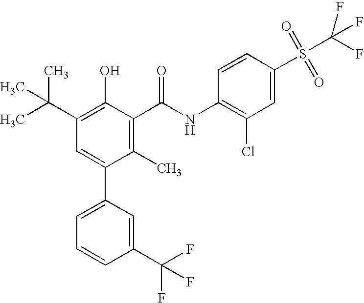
C1(C)=C(C(NC2=C(Cl)C=C(S(C(F)(F)F)(=O)=O)C=C2)=O)C(O)=C(C(C)(C)C)C=C1C1=CC=CC(C(F)(F)F)=C1
